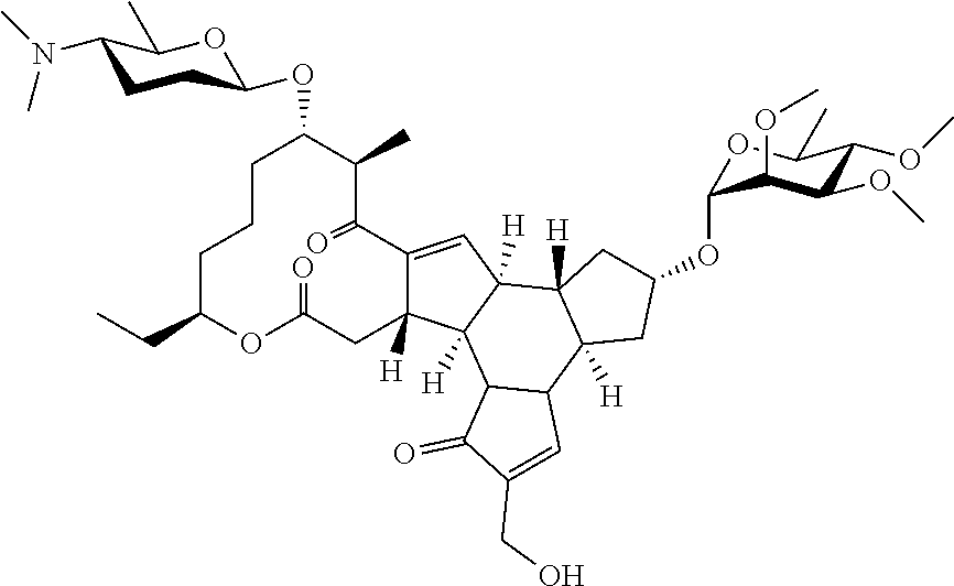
C12=CC3([H])C([H])(C1([H])CC(=O)OC(CC)CCCC(OC1CCC(N(C)C)C(C)O1)C(C)C2=O)C1C(C2([H])C3([H])CC(OC3OC(C)C(OC)C(OC)C3OC)C2)C=C(CO)C1=O
